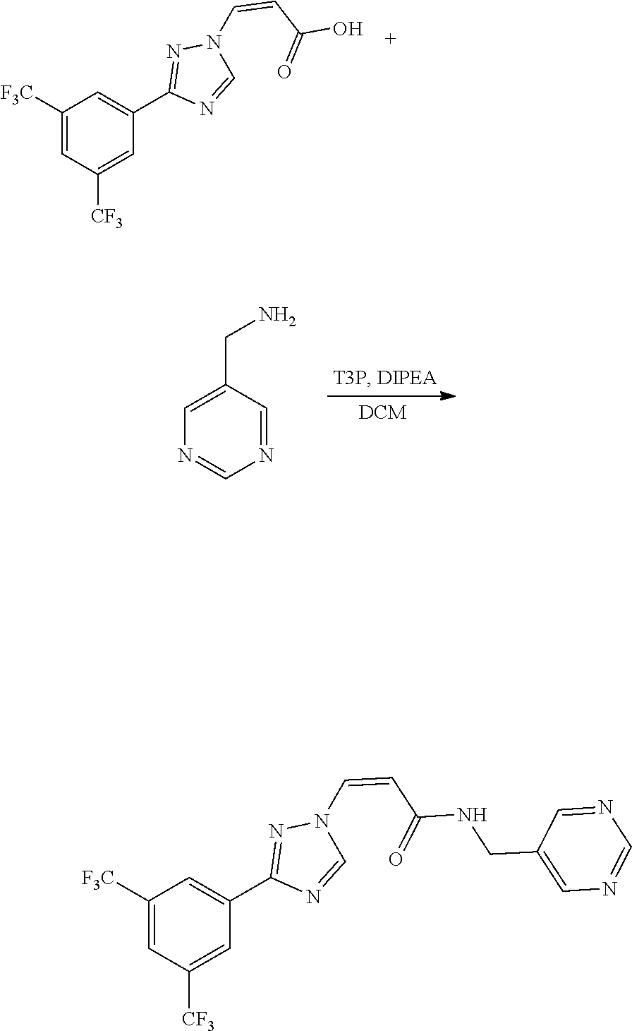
C1([F3C])=CC([CF3])=CC(C2=NN(C=CC(O)=O)C=N2)=C1.N1=CN=CC(CN)=C1.C1([F3C])=CC([CF3])=CC(C2=NN(C=CC(NCC3=CN=CN=C3)=O)C=N2)=C1
